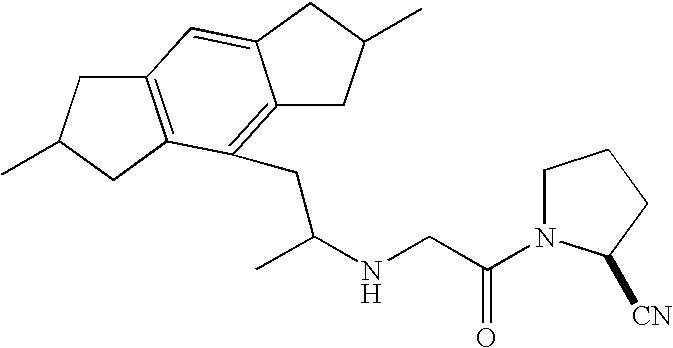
C(NCC(=O)N1CCCC1[CN])(CC1=C2C(=CC3=C1CC(C)C3)CC(C)C2)C
